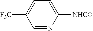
C1=C([F3C])C=NC([NHCO])=C1
